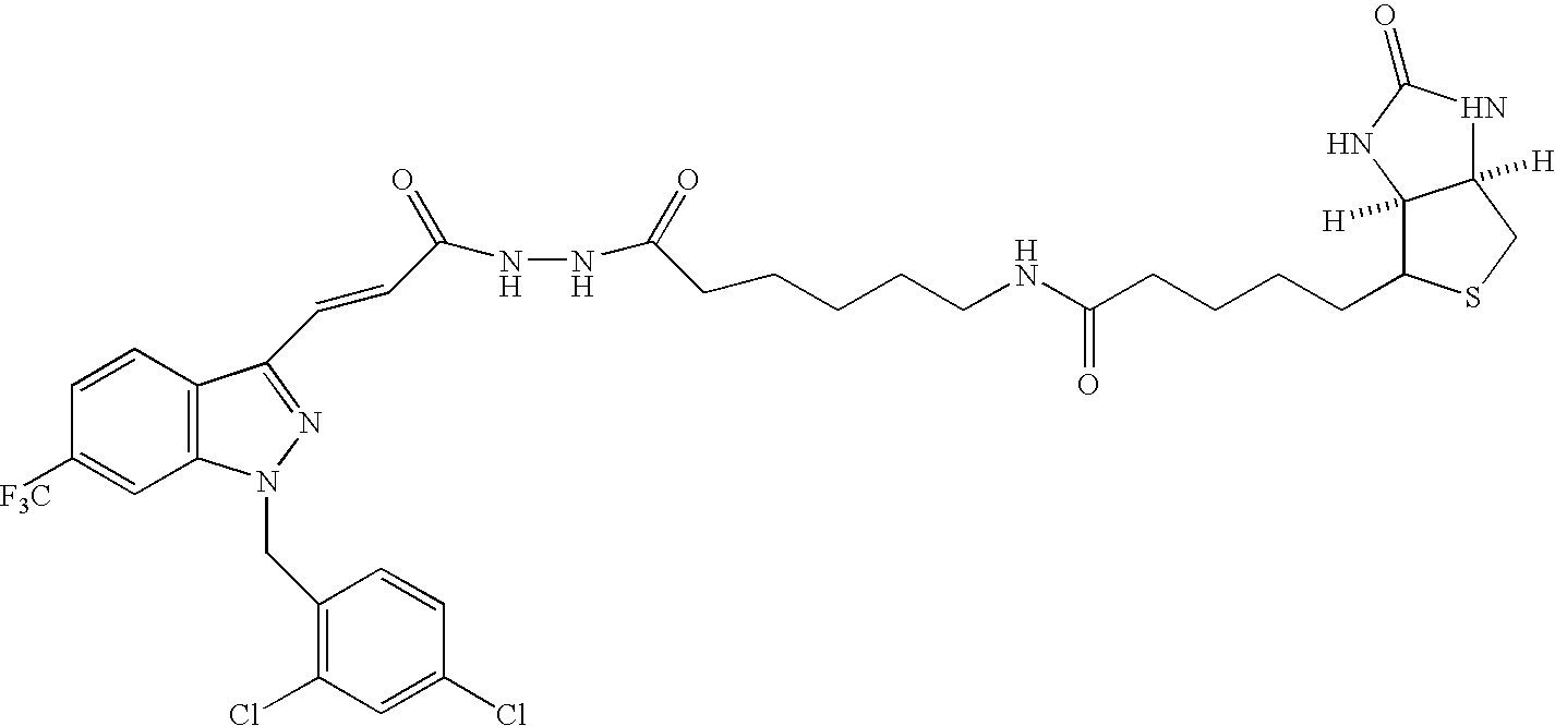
C1=CC2=C(C=C1[F3C])N(CC1=C(Cl)C=C(Cl)C=C1)N=C2C=CC(NNC(CCCCCNC(CCCCC1C2([H])C([H])(CS1)NC(=O)N2)=O)=O)=O
